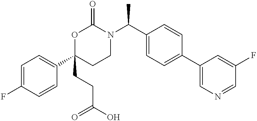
C1=C(F)C=CC(C2(CCC(O)=O)CCN(C(C3=CC=C(C4=CN=CC(F)=C4)C=C3)C)C(=O)O2)=C1
